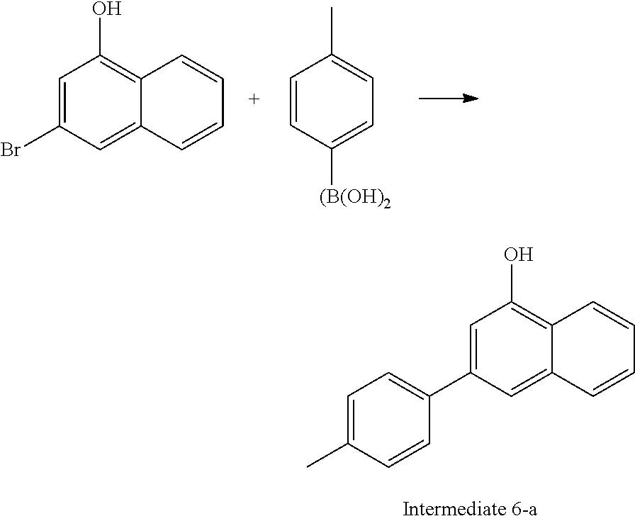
CC1=CC=C([(B(OH)2])C=C1.C1=C(Br)C=C2C(=C1O)C=CC=C2.C1=C(C2=CC=C(C)C=C2)C=C2C(=C1O)C=CC=C2
